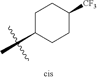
C1(C)CCC([CF3])CC1
